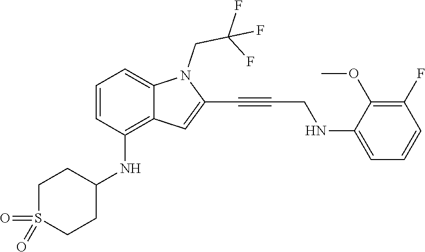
C1=C(NCC#CC2=CC3=C(NC4CCS(=O)(=O)CC4)C=CC=C3N2CC(F)(F)F)C(OC)=C(F)C=C1
